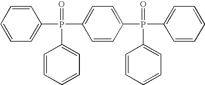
C1(P(=O)(C2=CC=CC=C2)C2=CC=C(P(=O)(C3=CC=CC=C3)C3=CC=CC=C3)C=C2)=CC=CC=C1
